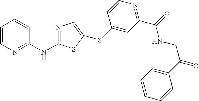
C1=CN=C(NC2=NC=C(SC3=CC(C(=O)NCC(C4=CC=CC=C4)=O)=NC=C3)S2)C=C1
